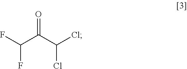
FC(C(C(Cl)Cl)=O)F
